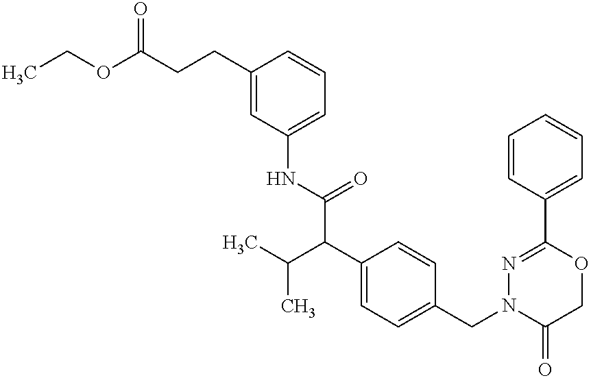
C1(CCC(OCC)=O)=CC(NC(C(C2=CC=C(CN3C(=O)COC(C4=CC=CC=C4)=N3)C=C2)C(C)C)=O)=CC=C1
